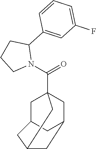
N1(C(=O)C23CC4CC(C2)CC(C4)C3)C(C2=CC(F)=CC=C2)CCC1
